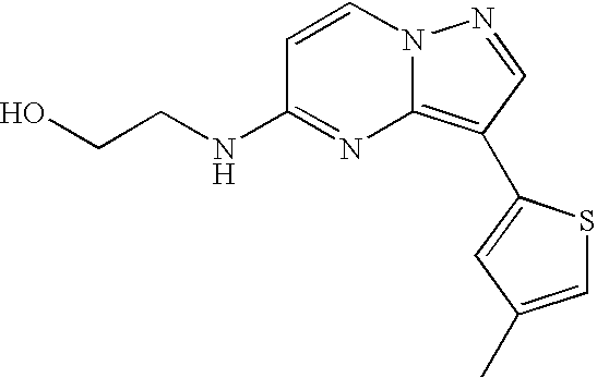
C1=CN2C(=C(C3=CC(C)=CS3)C=N2)N=C1NCCO
